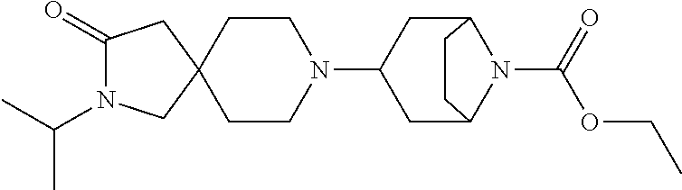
C1(=O)N(C(C)C)CC2(C1)CCN(C1CC3N(C(OCC)=O)C(C1)CC3)CC2
